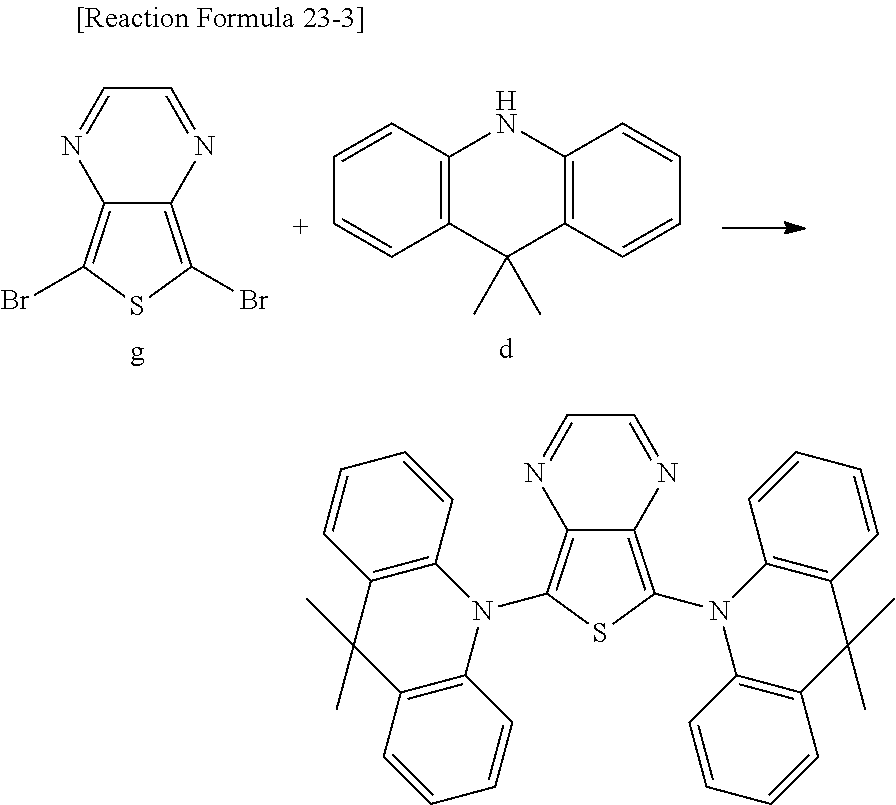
C12=C(Br)SC(Br)=C1N=CC=N2.C1=CC2=C(C=[C+]1)C(C)(C)C1=C(N2)C=CC=C1.C12=C(N3C4=C(C(C)(C)C5=C3C=CC=C5)C=CC=C4)SC(N3C4=C(C(C)(C)C5=C3C=CC=C5)C=CC=C4)=C1N=CC=N2
